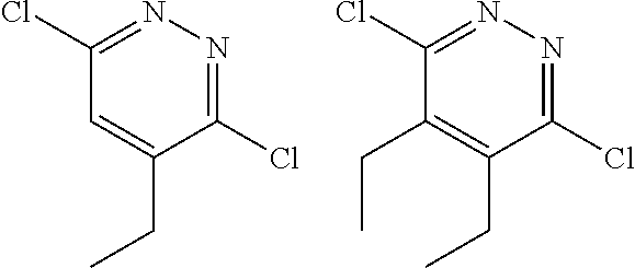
C1=C(CC)C(Cl)=NN=C1Cl.C1(CC)=C(CC)C(Cl)=NN=C1Cl
